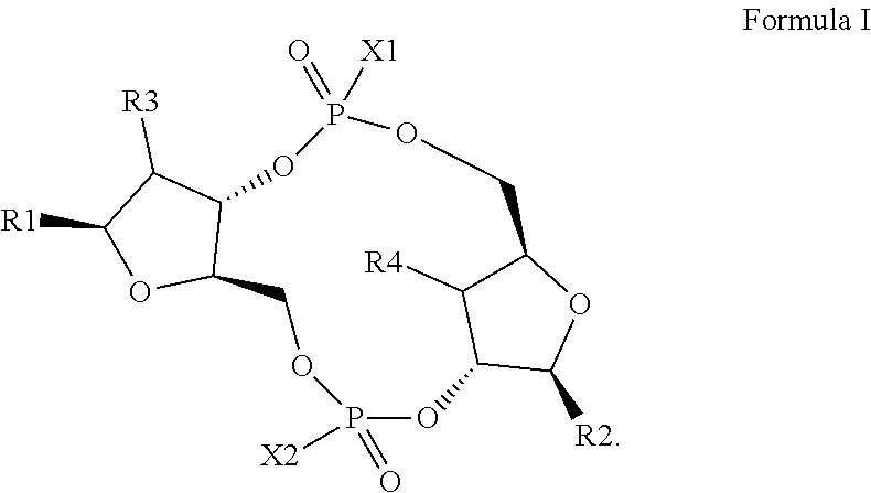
[R2]C1OC2C([R4])C1OP(=O)([X2])OCC1C(OP(=O)([X1])OC2)C([R3])C([R1])O1
